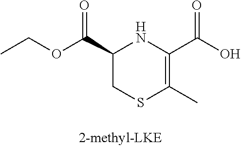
C1(C(OCC)=O)CSC(C)=C(C(O)=O)N1
